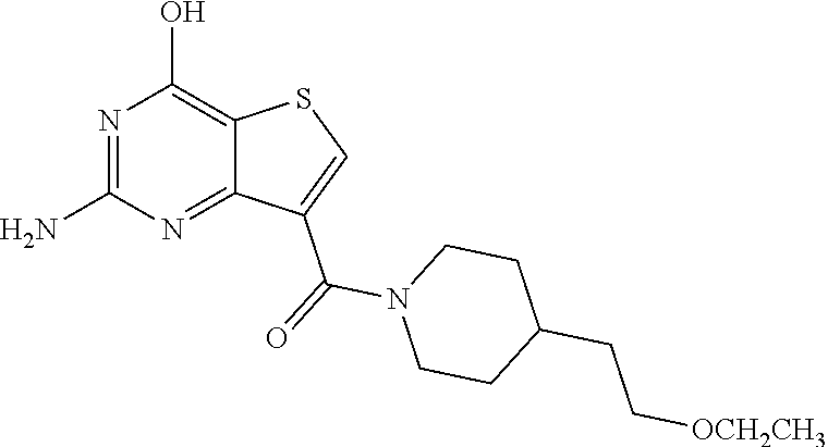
NC1=NC(O)=C2C(=N1)C(C(=O)N1CCC(CC[OCH2CH3])CC1)=CS2
